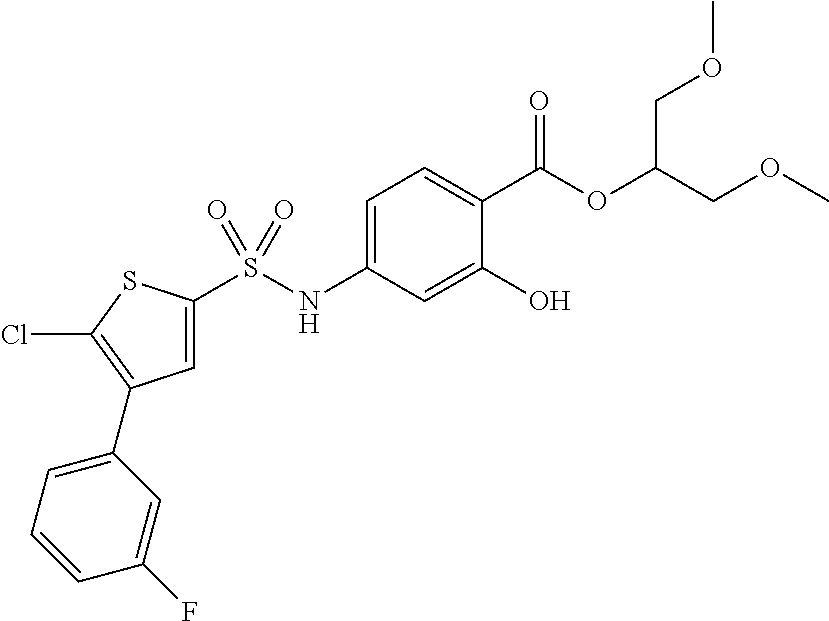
C1=C(S(NC2=CC=C(C(=O)OC(COC)COC)C(O)=C2)(=O)=O)SC(Cl)=C1C1=CC=CC(F)=C1
